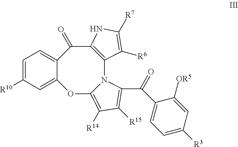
C1=C([R10])C=C2C(=C1)C(=O)C1=C(N3C(=C([R14])C([R15])=C3C(=O)C3=CC=C([R3])C=C3[OR5])O2)C([R6])=C([R7])N1
